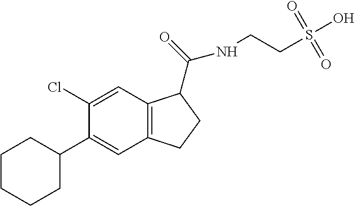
C1CCCC(C2=CC3=C(C=C2Cl)C(C(=O)NCCS(O)(=O)=O)CC3)C1
